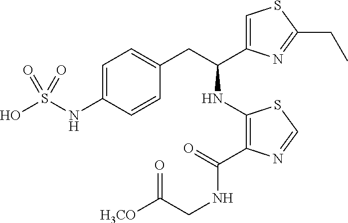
C1=C(NS(O)(=O)=O)C=CC(CC(C2=CSC(CC)=N2)NC2=C(C(NCC([H3CO])=O)=O)N=CS2)=C1
